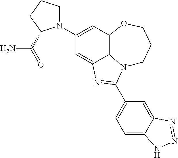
C1(N2CCCC2C(=O)N)=CC2=C3C(=C1)N=C(C1=CC=C4C(=C1)N=NN4)N3CCCO2
